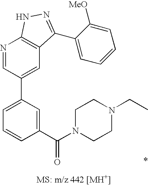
N1=CC(C2=CC=CC(C(N3CCN(CC)CC3)=O)=C2)=CC2=C1NN=C2C1=CC=CC=C1[MeO]
